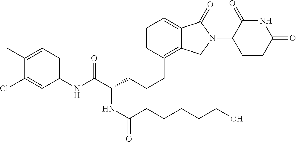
C(CCCC1=C2C(=CC=C1)C(=O)N(C1C(=O)NC(=O)CC1)C2)(C(NC1=CC=C(C)C(Cl)=C1)=O)NC(=O)CCCCCO
